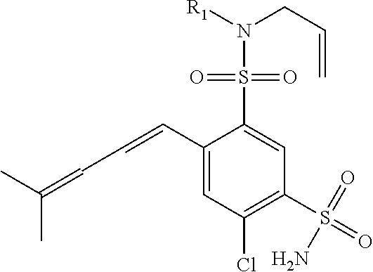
C1(C=CC=C(C)C)=CC(Cl)=C(S(=O)(=O)N)C=C1S(N(CC=C)[R1])(=O)=O
